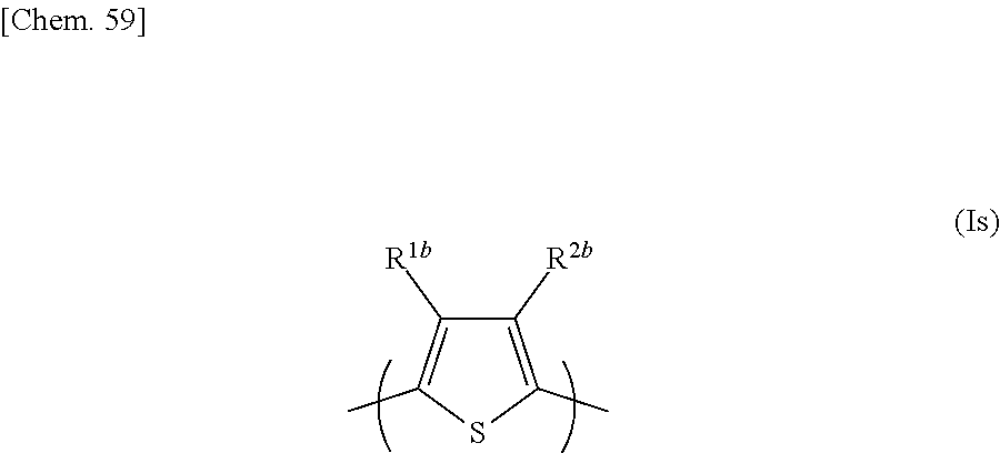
C1([R2b])=C(C)SC(C)=C1[R1b]
